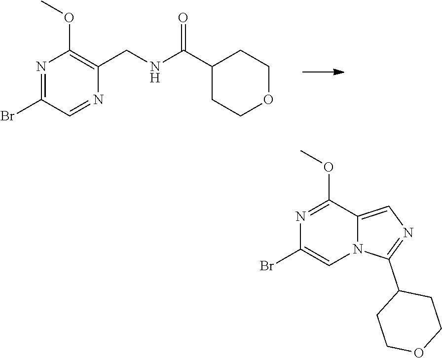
N1=C(Br)C=NC(CNC(C2CCOCC2)=O)=C1OC.N1=C(OC)C2=CN=C(C3CCOCC3)N2C=C1Br
